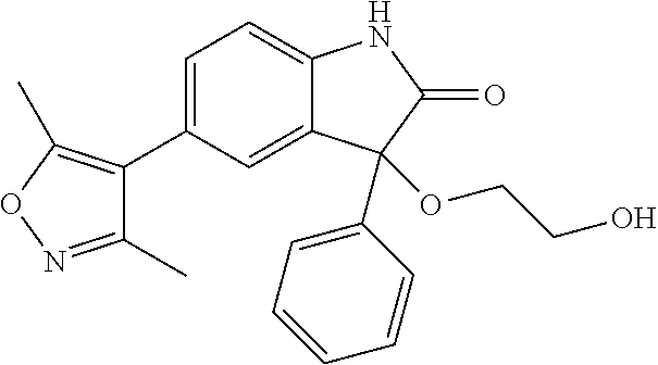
C1(C2=C(C)ON=C2C)=CC=C2C(=C1)C(C1=CC=CC=C1)(OCCO)C(=O)N2
